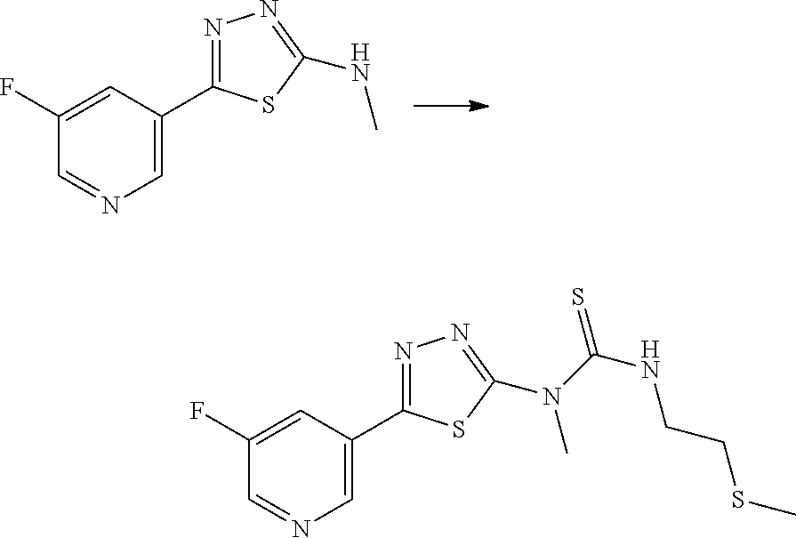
C1=NC=C(C2=NN=C(NC)S2)C=C1F.C1=NC=C(C2=NN=C(N(C)C(NCCSC)=S)S2)C=C1F
